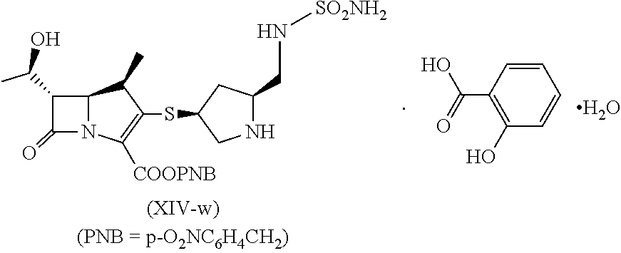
C1(C(O)C)C(=O)N2C1C(C)C(SC1CC(CN[SO2NH2])NC1)=C2[COOPNB].O.C1(C(=O)O)=C(O)C=CC=C1
